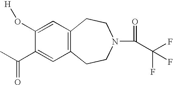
C1(O[H])=CC2=C(C=C1C(=O)C)CCN(C(=O)C(F)(F)F)CC2
